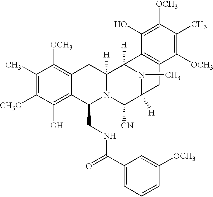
C1(C)=C([CH3O])C(O)=C2C(=C1[OCH3])CC1([H])N(C2CNC(C2=CC=CC([OCH3])=C2)=O)C([CN])C2([H])N(C)C1([H])C1=C(C2)C([OCH3])=C(C)C([OCH3])=C1O
